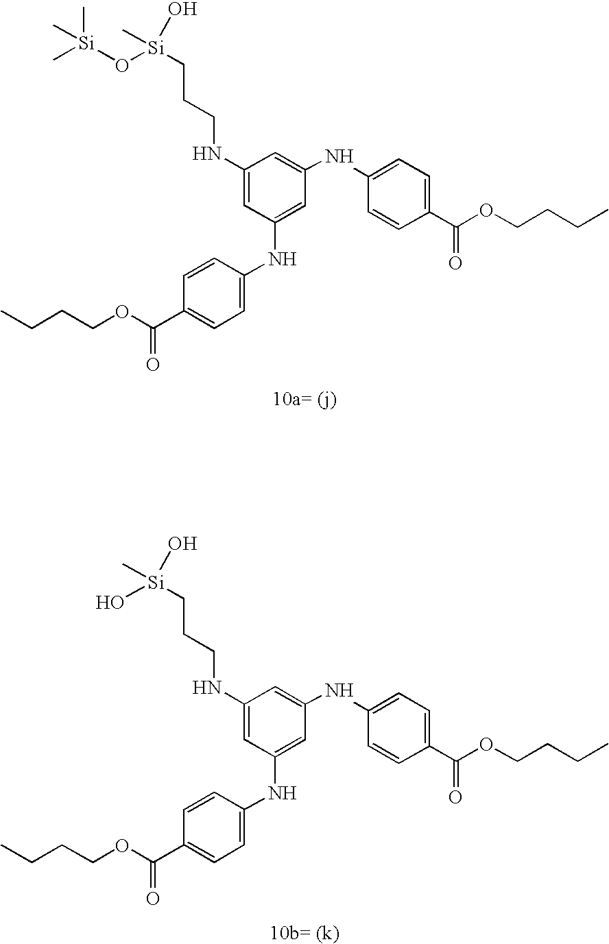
C1(NCCC[Si](C)(O)O[Si](C)(C)C)=CC(NC2=CC=C(C(OCCCC)=O)C=C2)=CC(NC2=CC=C(C(OCCCC)=O)C=C2)=C1.C1(NCCC[Si](C)(O)O)=CC(NC2=CC=C(C(OCCCC)=O)C=C2)=CC(NC2=CC=C(C(OCCCC)=O)C=C2)=C1
